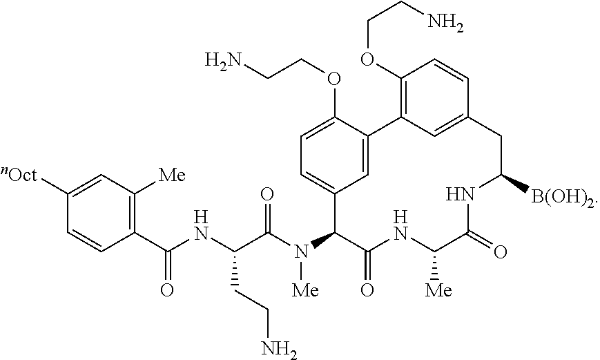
C1(C(NC(C(N(C2C(=O)NC([Me])C(=O)NC([B(OH)2])CC3=CC(=C(OCCN)C=C3)C3=CC2=CC=C3OCCN)[Me])=O)CCN)=O)=C([Me])C=C([nOct])C=C1
